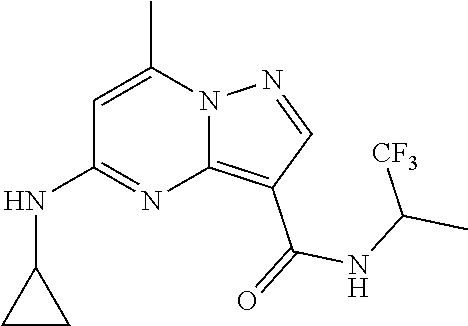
C12=C(C(=O)NC(C)[CF3])C=NN1C(C)=CC(NC1CC1)=N2
